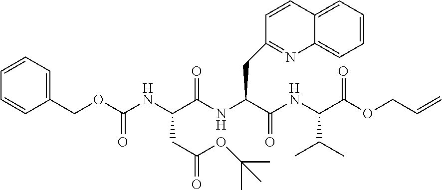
C1=CC(COC(NC(C(NC(C(NC(C(=O)OCC=C)C(C)C)=O)CC2=NC3=CC=CC=C3C=C2)=O)CC(=O)OC(C)(C)C)=O)=CC=C1
